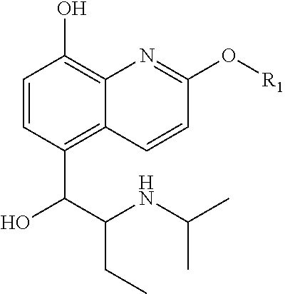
C1=CC(C(C(NC(C)C)CC)O)=C2C(=C1O)N=C(O[R1])C=C2
